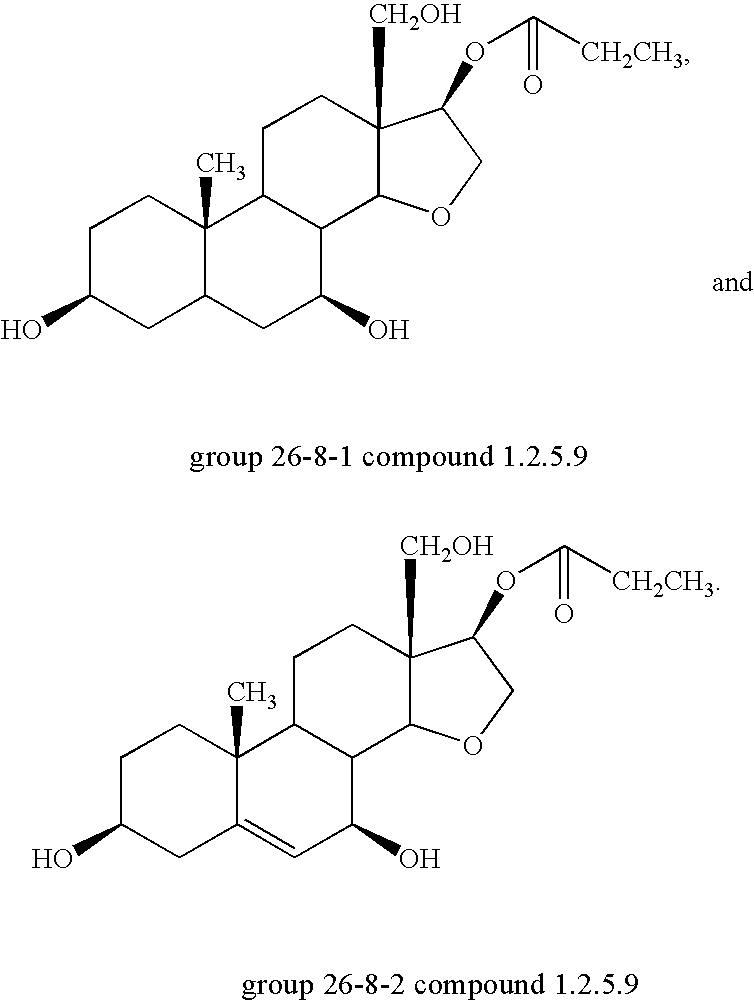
C1C(O)CC2C(C)(C1)C1C(C(O)C2)C2C([CH2OH])(CC1)C(OC([CH2CH3])=O)CO2.C1C(O)CC2=CC(O)C3C(C2(C)C1)CCC1([CH2OH])C3OCC1OC([CH2CH3])=O
